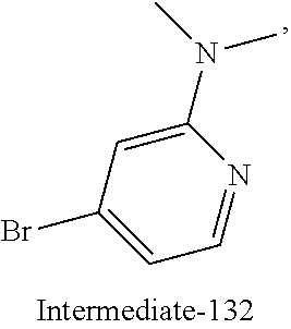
C1(N(C)C)=CC(Br)=CC=N1
